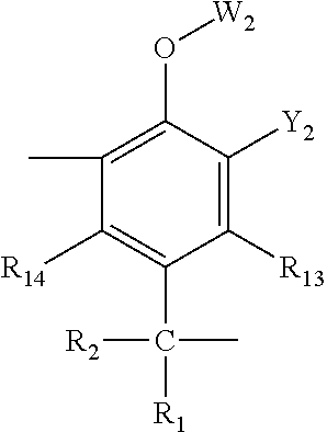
C1(C)=C(O[W2])C([Y2])=C([R13])C(C([R1])(C)[R2])=C1[R14]
